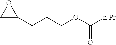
C1C(CCCOC([n-Pr])=O)O1
